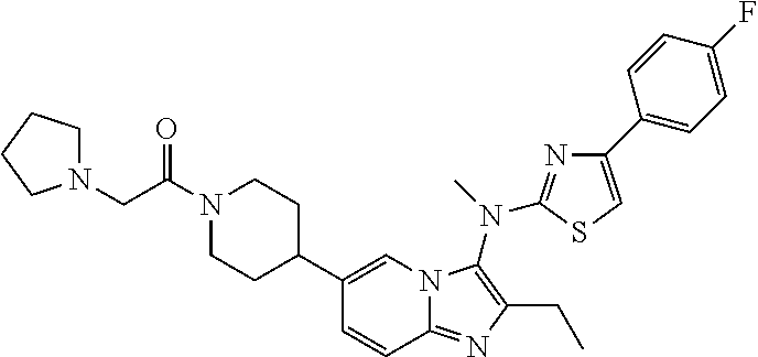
C1(C2CCN(C(=O)CN3CCCC3)CC2)=CN2C(=NC(CC)=C2N(C)C2=NC(C3=CC=C(F)C=C3)=CS2)C=C1
